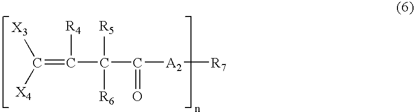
[X3]C(=C(C(C([A2][R7])=O)([R5])[R6])[R4])[X4]
